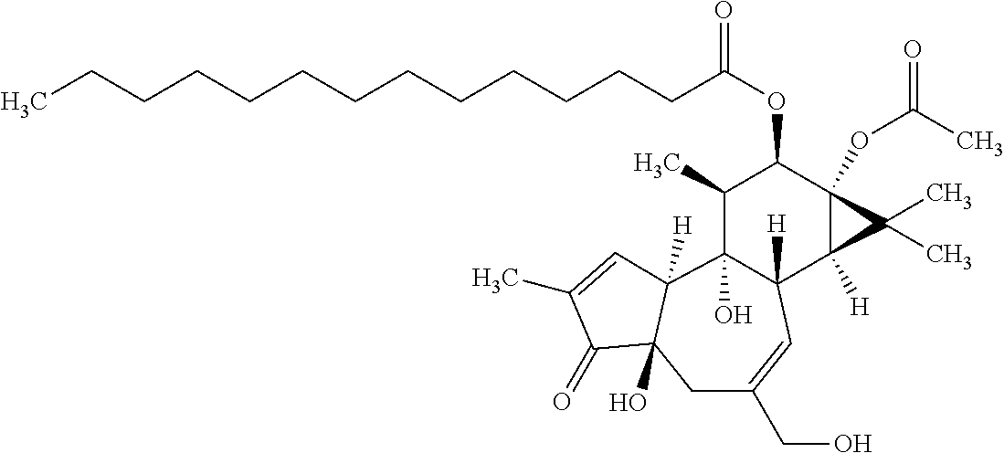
C1C(CO)=CC2([H])C(O)(C3([H])C1(O)C(=O)C(C)=C3)C(C)C(OC(=O)CCCCCCCCCCCCC)C1(OC(C)=O)C2([H])C1(C)C
